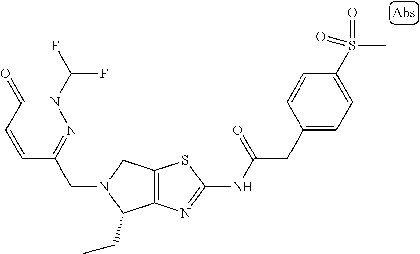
C12=C(N=C(NC(CC3=CC=C(S(C)(=O)=O)C=C3)=O)S1)C(CC)N(CC1=NN(C(F)F)C(=O)C=C1)C2
